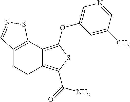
C12=C(C3=C(OC4=CN=CC(C)=C4)SC(C(=O)N)=C3CC1)SN=C2
